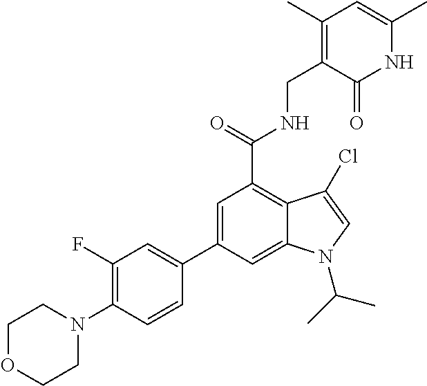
C1=C(C2=CC(F)=C(N3CCOCC3)C=C2)C=C2C(=C1C(NCC1=C(C)C=C(C)NC1=O)=O)C(Cl)=CN2C(C)C
